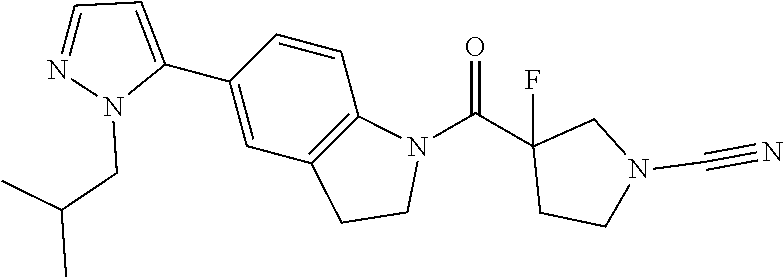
C1(C2=CC3=C(C=C2)N(C(C2(F)CCN(C#N)C2)=O)CC3)=CC=NN1CC(C)C
